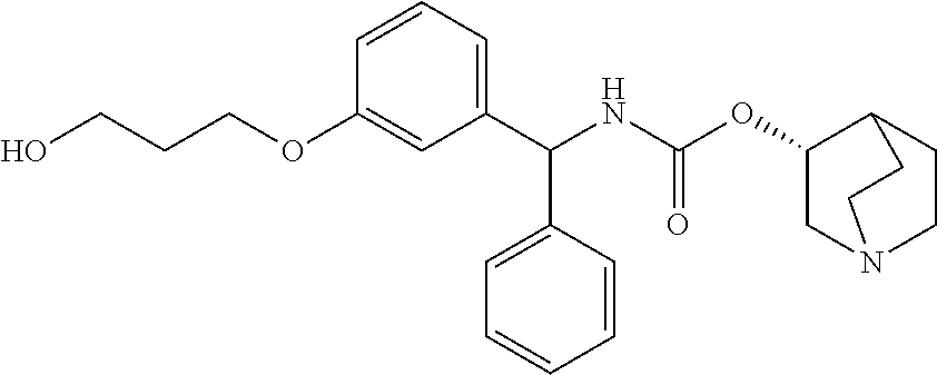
OCCCOC1=CC(C(NC(OC2CN3CCC2CC3)=O)C2=CC=CC=C2)=CC=C1
